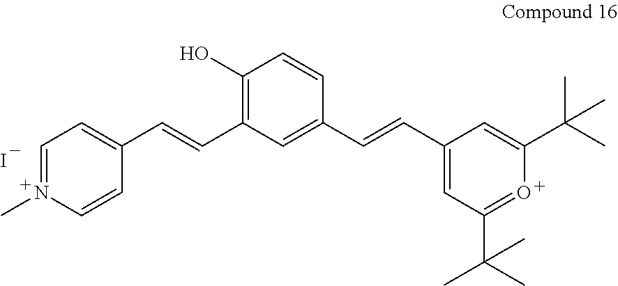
C1=N(C)C=CC(C=CC2=C(O)C=CC(C=CC3=CC(C(C)(C)C)=OC(C(C)(C)C)=C3)=C2)=C1.I
